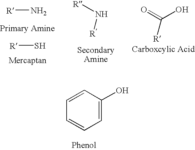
N[R].S[R].N([R])[R].O=C(O)[R].C1=CC=C(O)C=C1
